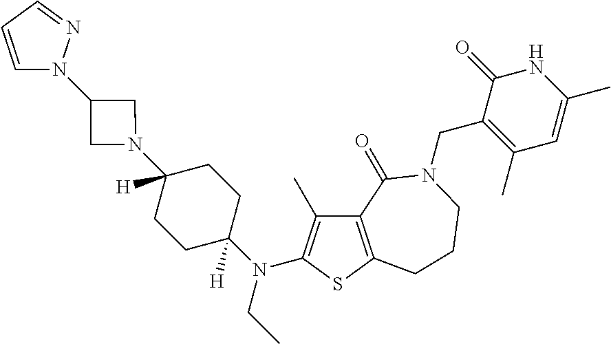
C12=C(SC(N(C3([H])CCC(N4CC(N5C=CC=N5)C4)([H])CC3)CC)=C1C)CCCN(CC1=C(C)C=C(C)NC1=O)C2=O
